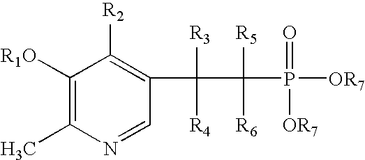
C1([R1O])=C(C)N=CC(C(C([R6])([R5])P([OR7])(=O)[OR7])([R3])[R4])=C1[R2]
